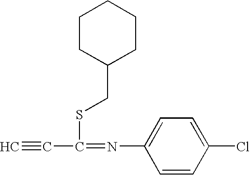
C#CC(=NC1=CC=C(Cl)C=C1)SCC1CCCCC1
